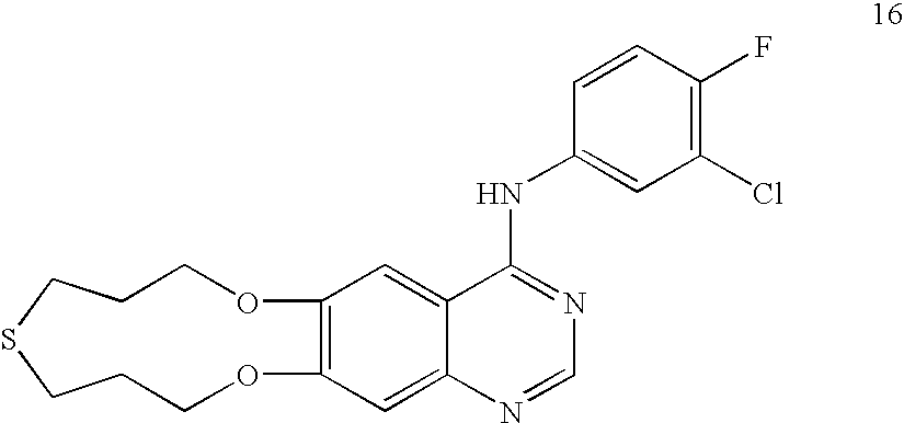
C12=C(C=C3C(=C1)N=CN=C3NC1=CC(Cl)=C(F)C=C1)OCCCSCCCO2
